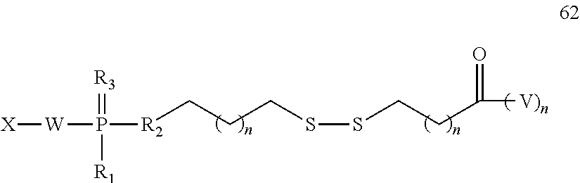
[R3]=P([R1])([R2]CCCSSCCC([V)n])=O)[W][X]
